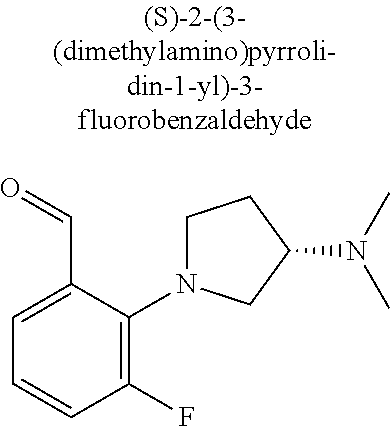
C1=C(C=O)C(N2CCC(N(C)C)C2)=C(F)C=C1
